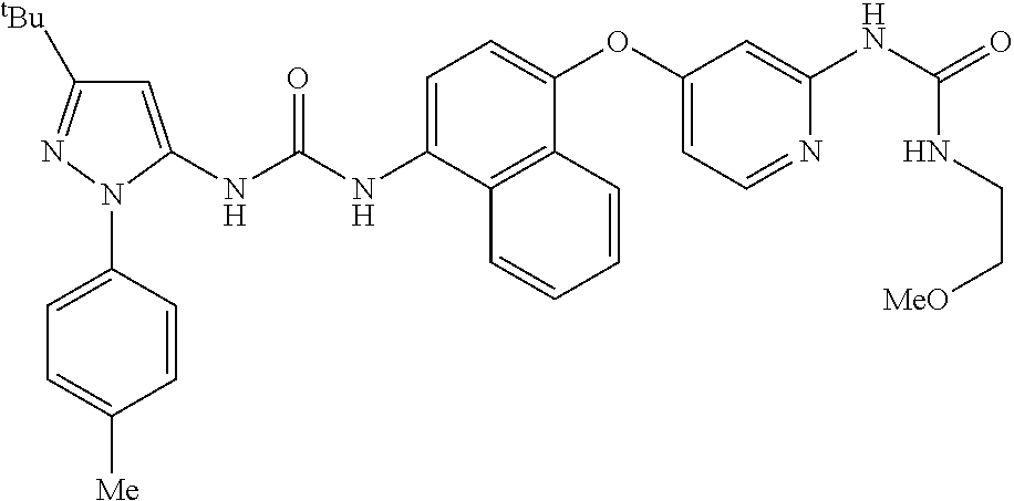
C1=C(NC(NC2=CC([tBu])=NN2C2=CC=C([Me])C=C2)=O)C2=C(C(OC3=CC=NC(NC(=O)NCC[MeO])=C3)=C1)C=CC=C2
